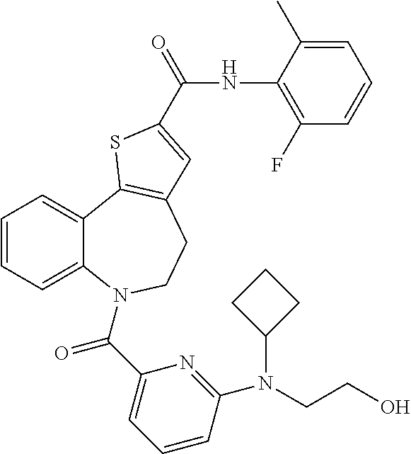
C1=CC=C2C(=C1)C1=C(CCN2C(C2=CC=CC(N(C3CCC3)CCO)=N2)=O)C=C(C(=O)NC2=C(F)C=CC=C2C)S1
